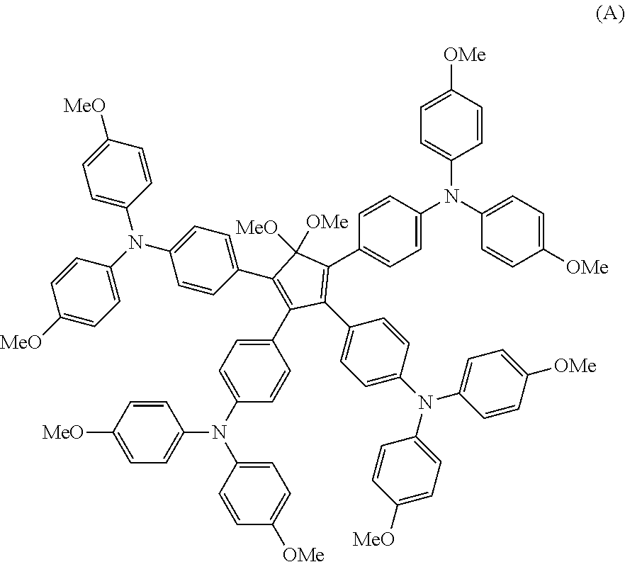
C1=C(N(C2=CC=C([OMe])C=C2)C2=CC=C([OMe])C=C2)C=CC(C2=C(C3=CC=C(N(C4=CC=C([OMe])C=C4)C4=CC=C([MeO])C=C4)C=C3)C(C3=CC=C(N(C4=CC=C([OMe])C=C4)C4=CC=C([MeO])C=C4)C=C3)=C(C3=CC=C(N(C4=CC=C([MeO])C=C4)C4=CC=C([MeO])C=C4)C=C3)C2([MeO])[OMe])=C1
